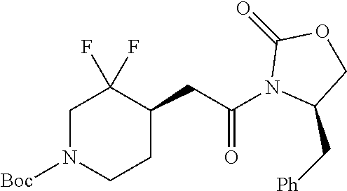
C1N([Boc])CCC(CC(N2C(C[Ph])COC2=O)=O)C1(F)F
